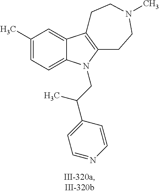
C1(C)=CC=C2C(=C1)C1=C(CCN(C)CC1)N2CC(C1=CC=NC=C1)C
